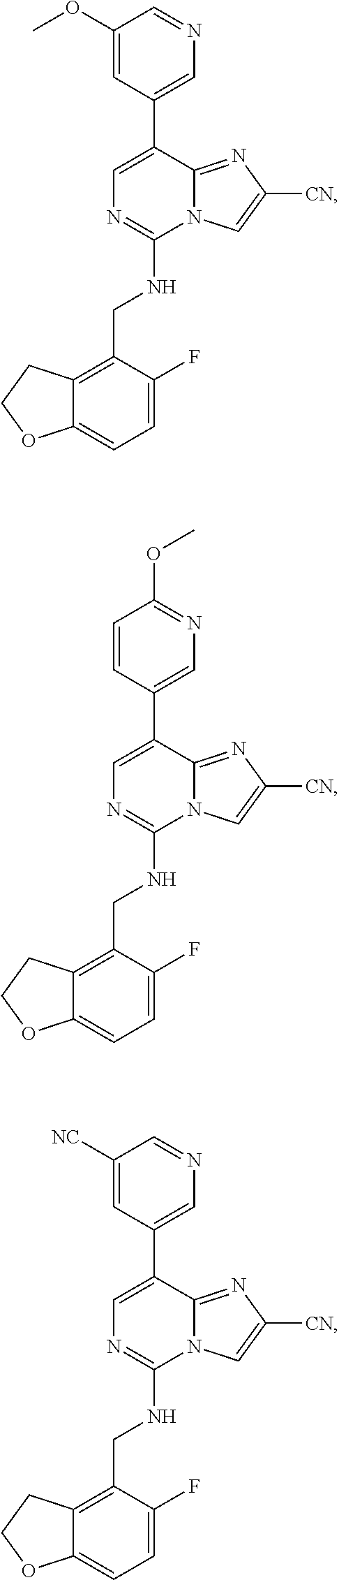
C1=C(C2=CN=CC(OC)=C2)C2=NC([CN])=CN2C(NCC2=C3C(=CC=C2F)OCC3)=N1.C1=C(C2=CN=C(OC)C=C2)C2=NC([CN])=CN2C(NCC2=C3C(=CC=C2F)OCC3)=N1.C1=C(C2=CN=CC([NC])=C2)C2=NC([CN])=CN2C(NCC2=C3C(=CC=C2F)OCC3)=N1
